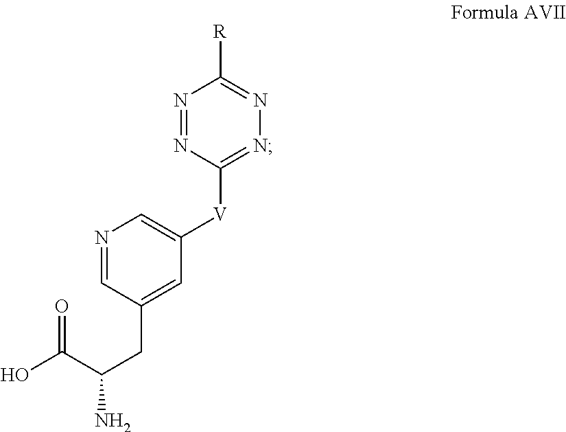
N1=CC(CC(C(=O)O)N)=CC([V]C2=NN=C([R])N=N2)=C1
